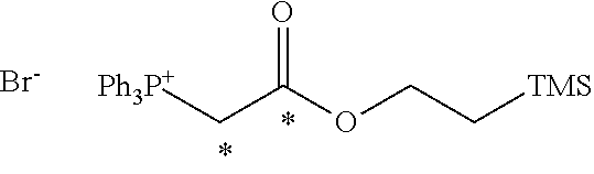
[Ph3P+]CC(OCC[TMS])=O.[Br-]
